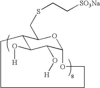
C12C(O[H])C(O[H])C(OC1CSCC[SO3Na])OCCCC2
